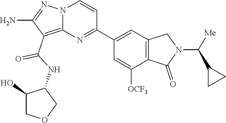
O=C(C1=C2N(N=C1N)C=CC(C1=CC3=C(C([OCF3])=C1)C(=O)N(C(C1CC1)[Me])C3)=N2)NC1C(O)COC1
